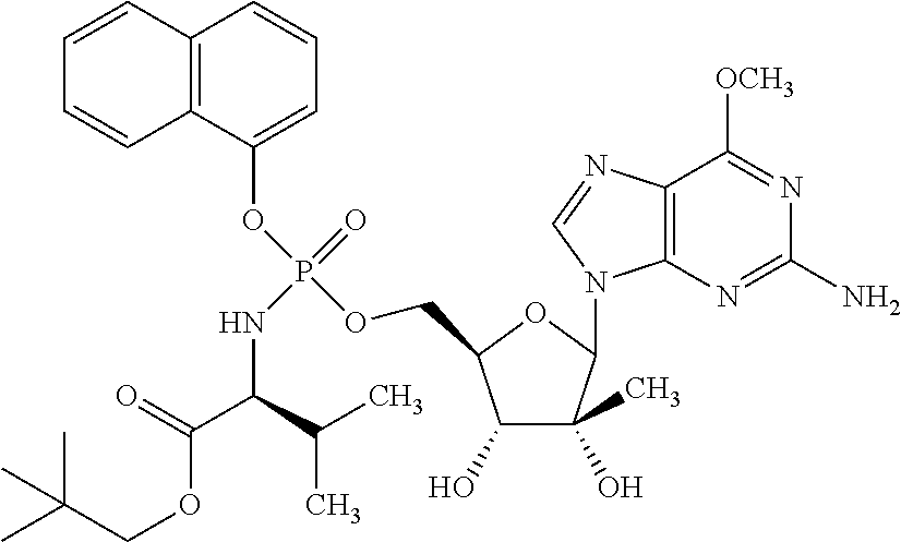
CC(C)(COC(=O)C(NP(=O)(OC1=CC=CC2=C1C=CC=C2)OCC1C(O)C(O)(C)C(N2C3=C(N=C2)C([OCH3])=NC(N)=N3)O1)C(C)C)C
